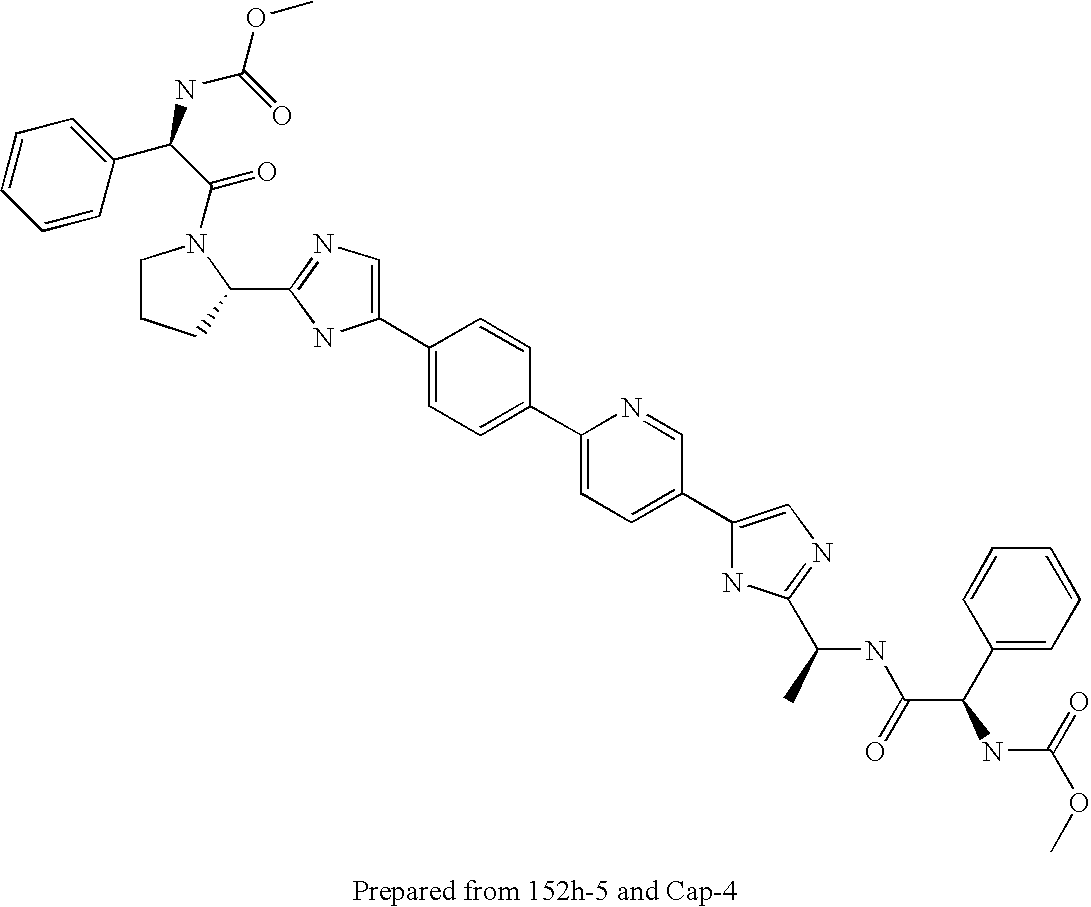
C1=CC(C(C(=O)N2CCCC2C2=NC=C(C3=CC=C(C4=CC=C(C5=CN=C(C(C)NC(C(C6=CC=CC=C6)NC(OC)=O)=O)N5)C=N4)C=C3)N2)NC(OC)=O)=CC=C1
